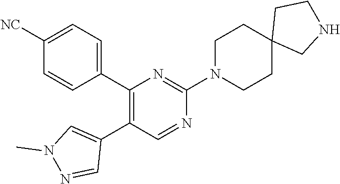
C1(C2=CC=C([NC])C=C2)=C(C2=CN(C)N=C2)C=NC(N2CCC3(CC2)CNCC3)=N1
